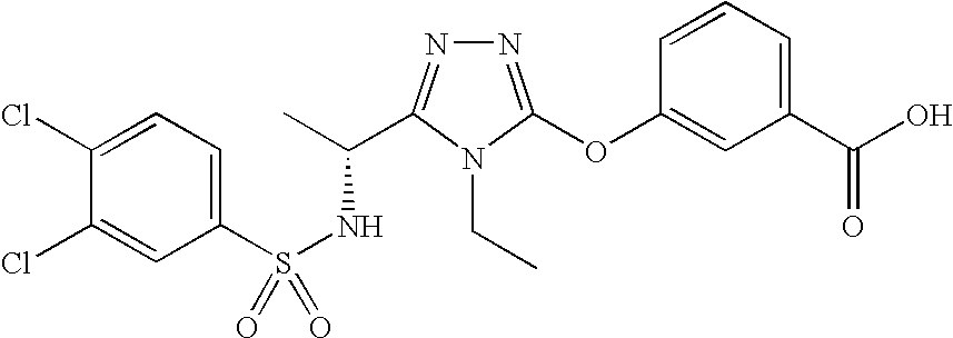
N1=C(OC2=CC(C(O)=O)=CC=C2)N(CC)C(C(C)NS(=O)(C2=CC=C(Cl)C(Cl)=C2)=O)=N1
